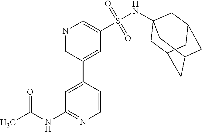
N1=CC(C2=CC(NC(C)=O)=NC=C2)=CC(S(NC23CC4CC(CC(C2)C4)C3)(=O)=O)=C1
